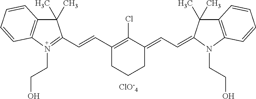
[ClO-4].C(=CC1=C(Cl)C(=CC=C2C(C)(C)C3=C(N2CCO)C=CC=C3)CCC1)C1=N(CCO)C2=C(C1(C)C)C=CC=C2
